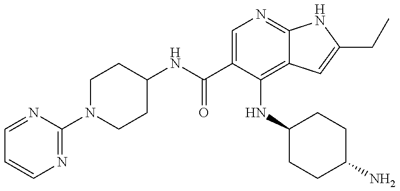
O=C(NC1CCN(C2=NC=CC=N2)CC1)C1=CN=C2C(=C1NC1CCC(N)CC1)C=C(CC)N2
